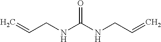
C=CCNC(NCC=C)=O
